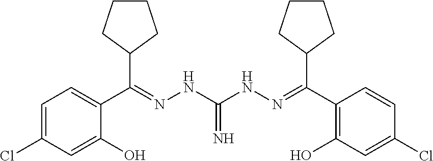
C1(C(=NNC(NN=C(C2CCCC2)C2=CC=C(Cl)C=C2O)=N)C2CCCC2)=C(O)C=C(Cl)C=C1
